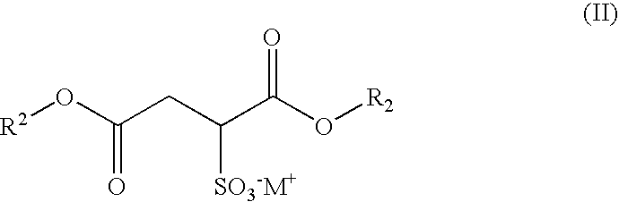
[R2]OC(CC(C(O[R2])=O)[SO3-M+])=O
